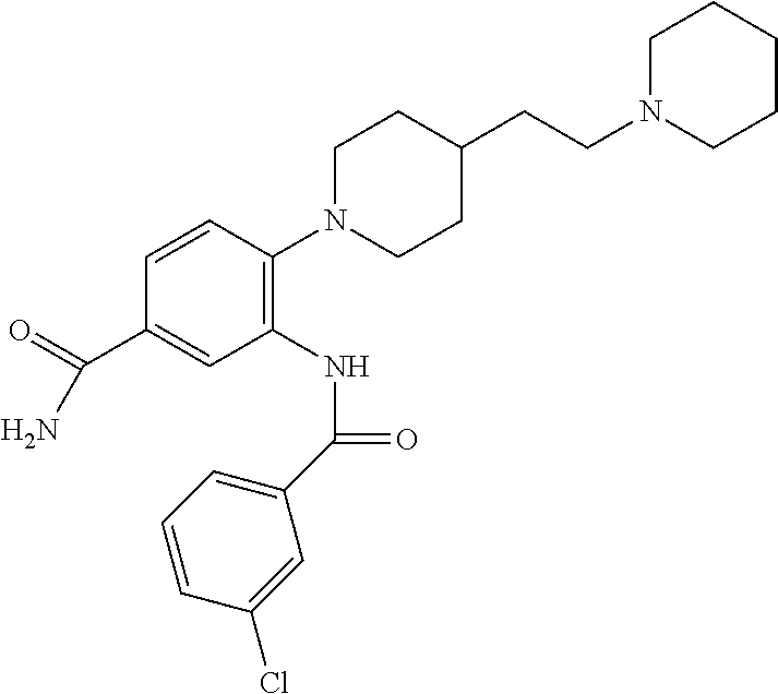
C1=CC(N2CCC(CCN3CCCCC3)CC2)=C(NC(C2=CC=CC(Cl)=C2)=O)C=C1C(N)=O
